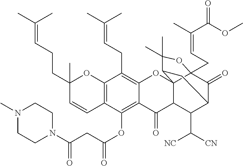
C12=C(C=CC(CCC=C(C)C)(C)O1)C(OC(CC(N1CCN(C)CC1)=O)=O)=C1C(=C2CC=C(C)C)OC23C4(CC=C(C)C(OC)=O)C(=O)C(C(C([CN])[NC])C2C1=O)CC3C(C)(C)O4
